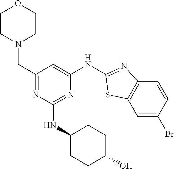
C1(CN2CCOCC2)=NC(NC2CCC(O)CC2)=NC(NC2=NC3=C(C=C(Br)C=C3)S2)=C1
